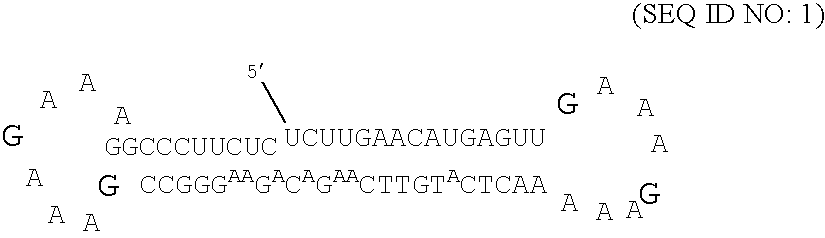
[5][UCUUGAACAUGAGUU]
